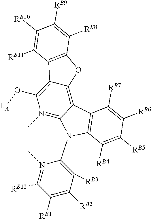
C1([RB11])=C([RB10])C([RB9])=C([RB8])C2=C1C1=C(O[LA])N(C)=C3C(=C1O2)C1=C(N3C2=C([RB3])C([RB2])=C([RB1])C([RB12])=N2C)C([RB4])=C([RB5])C([RB6])=C1[RB7]
